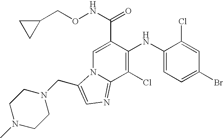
C1(NC2=C(Cl)C3=NC=C(CN4CCN(C)CC4)N3C=C2C(NOCC2CC2)=O)=CC=C(Br)C=C1Cl
